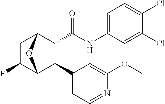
C1=C(Cl)C(Cl)=CC(NC(=O)C2C(C3=CC=NC(OC)=C3)C3C(F)CC2O3)=C1
